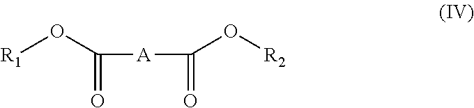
C([A]C(O[R2])=O)(O[R1])=O
